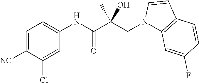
C1=C([NC])C(Cl)=CC(NC(=O)C(CN2C3=C(C=C2)C=CC(F)=C3)(C)O)=C1
